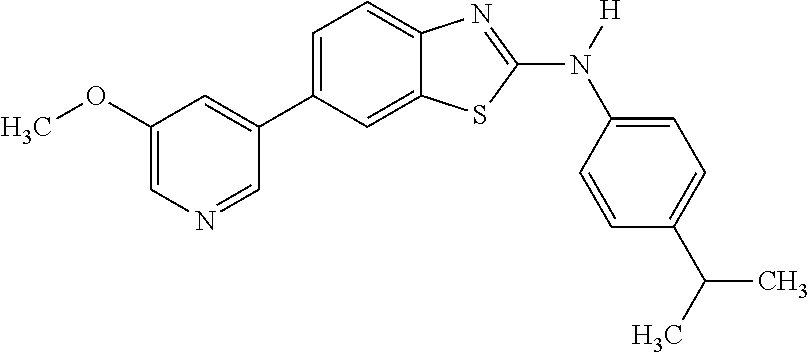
C1(OC)=CN=CC(C2=CC=C3C(=C2)SC(N([H])C2=CC=C(C(C)C)C=C2)=N3)=C1
